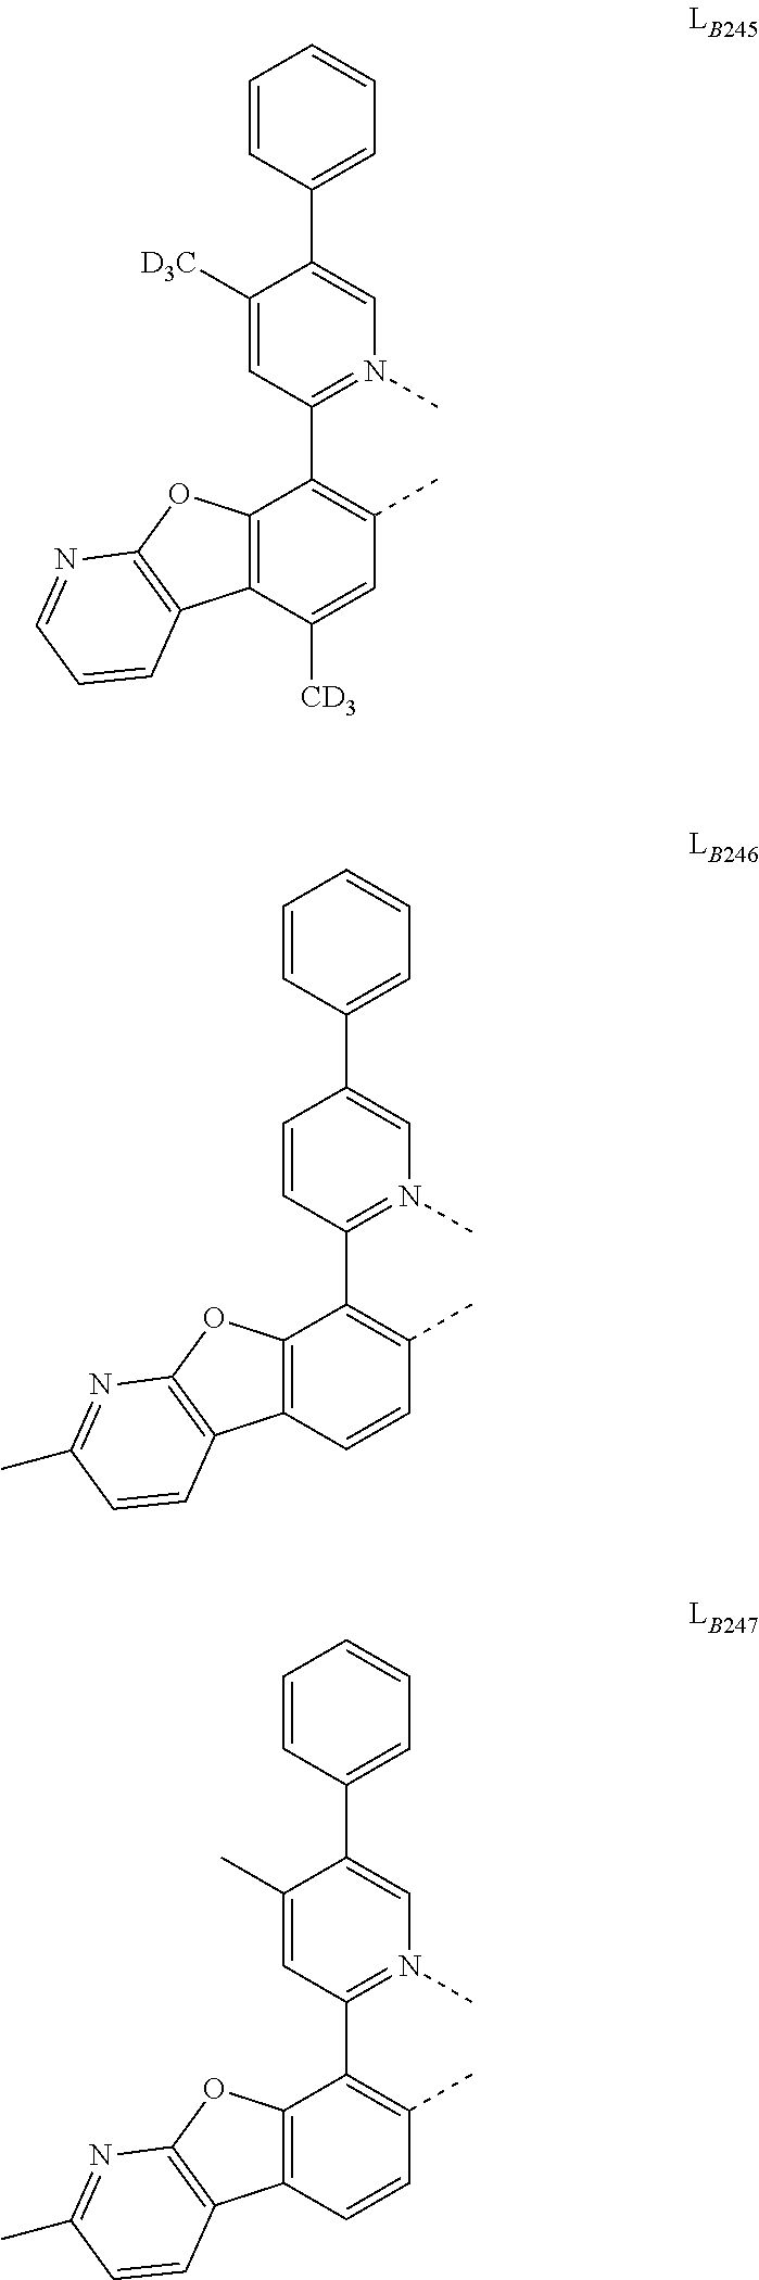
C12=C(C([CD3])=CC(C)=C1C1=N(C)C=C(C3=CC=CC=C3)C([D3C])=C1)C1=C(O2)N=CC=C1.C12=C(C=CC(C)=C1C1=N(C)C=C(C3=CC=CC=C3)C=C1)C1=C(O2)N=C(C)C=C1.C12=C(C=CC(C)=C1C1=N(C)C=C(C3=CC=CC=C3)C(C)=C1)C1=C(O2)N=C(C)C=C1
